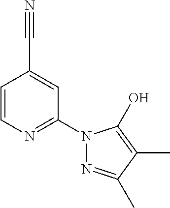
C1=CN=C(N2N=C(C)C(C)=C2O)C=C1C#N
